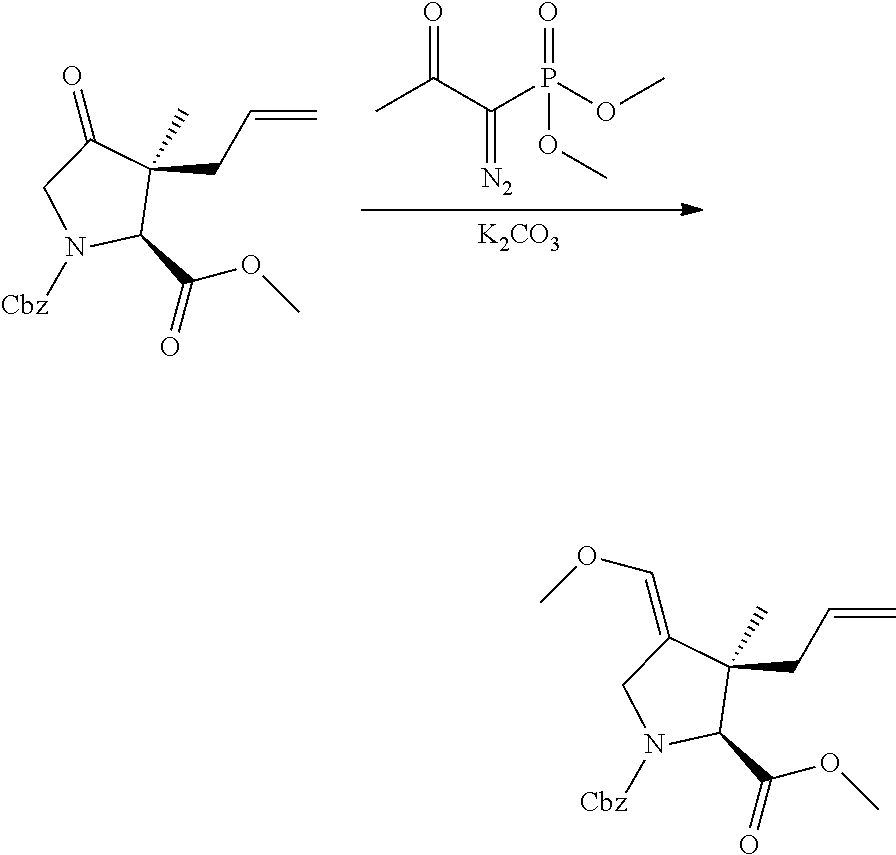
O=C(C(=[N2])P(=O)(OC)OC)C.[K2CO3].C(C1(C)C(C(=O)OC)N([Cbz])CC1=O)C=C.C(C1(C)C(C(=O)OC)N([Cbz])CC1=COC)C=C
